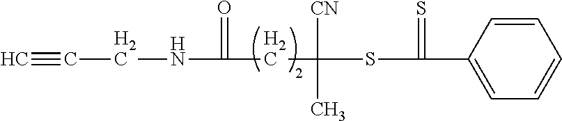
C1=CC=C(C(=S)SC([CN])(C)CC(=O)NCC#C)C=C1
